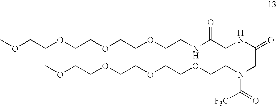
COCCOCCOCCOCCNC(CNC(CN(CCOCCOCCOCCOC)C([F3C])=O)=O)=O
